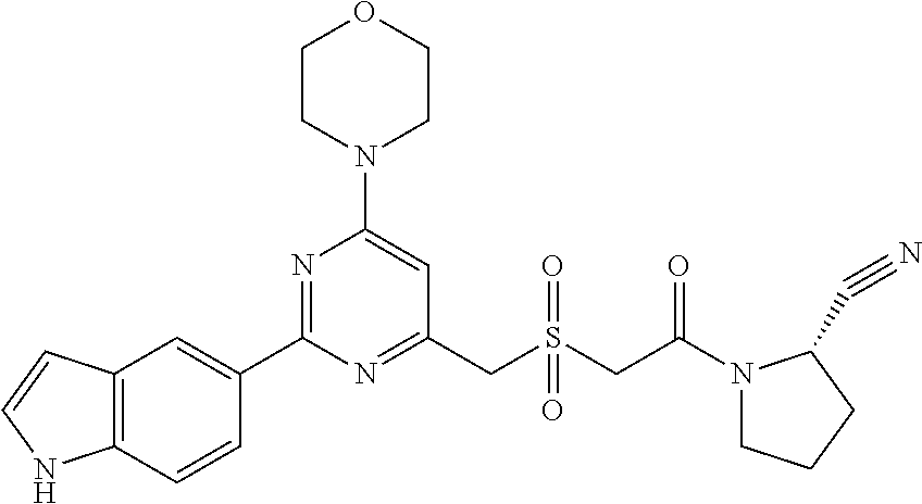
C1CN(C2=CC(CS(CC(N3CCCC3C#N)=O)(=O)=O)=NC(C3=CC4=C(C=C3)NC=C4)=N2)CCO1
